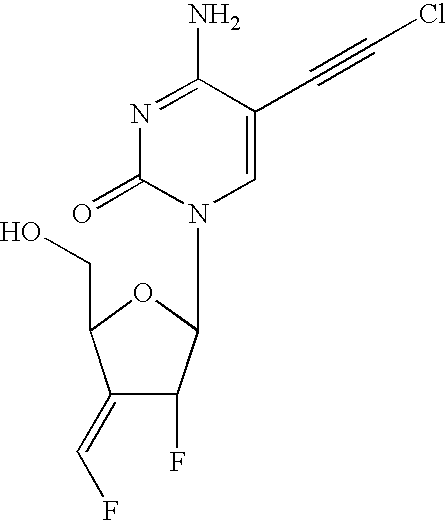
N1=C(N)C(C#CCl)=CN(C2C(F)C(=CF)C(CO)O2)C1=O
